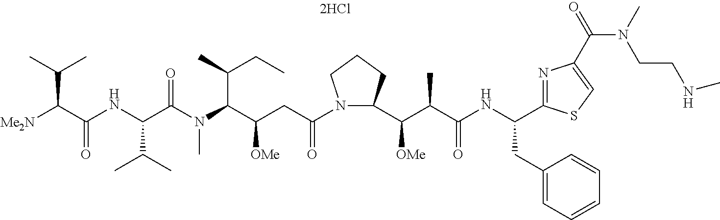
N1(C(CC(C(N(C)C(C(NC(C([Me2N])C(C)C)=O)C(C)C)=O)C(C)CC)[OMe])=O)C(C(C(C(NC(CC2=CC=CC=C2)C2=NC(C(N(C)CCNC)=O)=CS2)=O)C)[OMe])CCC1
